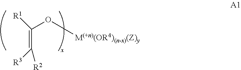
C(=C([R3])[R2])([R1])O[M(+n)(OR4)(n-x)(Z)y]
